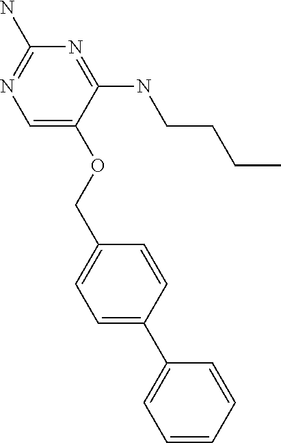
C1=C(OCC2=CC=C(C3=CC=CC=C3)C=C2)C(NCCCC)=NC(N)=N1
